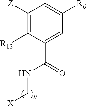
C1([Z])=C([R12])C(C(=O)NC[X])=CC([R6])=C1
